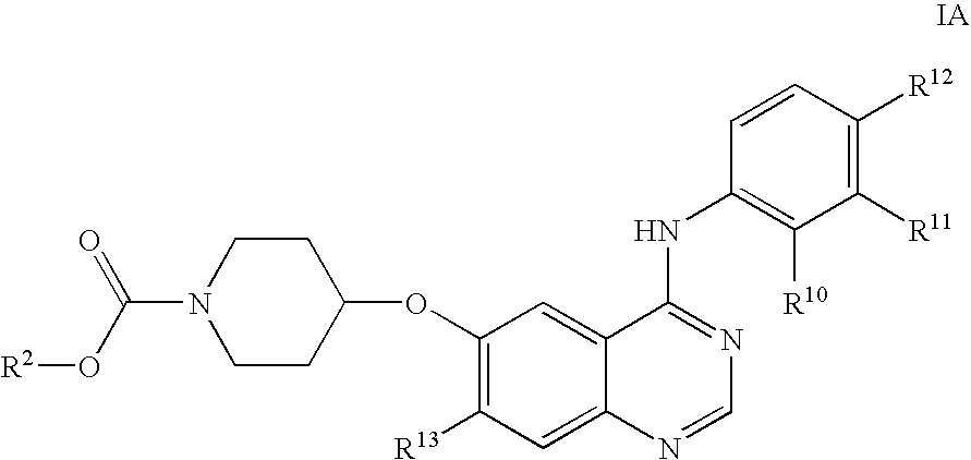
N1(C(=O)O[R2])CCC(OC2=C([R13])C=C3C(=C2)C(NC2=C([R10])C([R11])=C([R12])C=C2)=NC=N3)CC1
